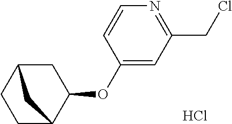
Cl.C1(OC2CC3CCC2C3)=CC(CCl)=NC=C1
